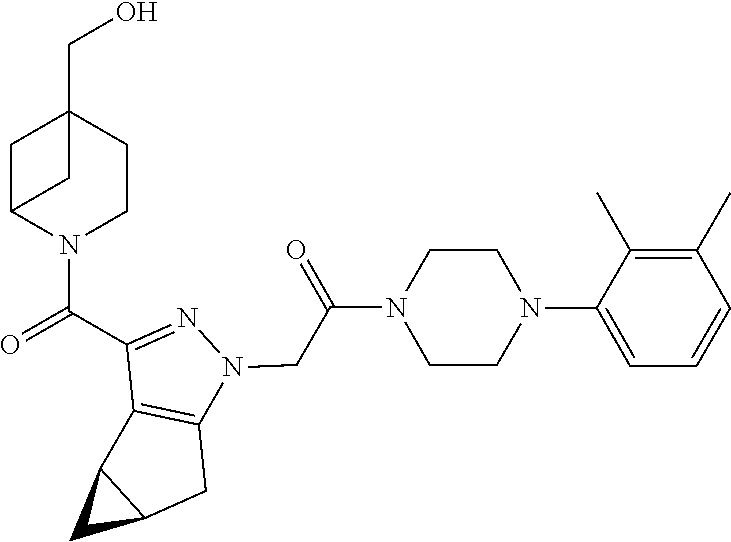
O=C(C1=NN(CC(=O)N2CCN(C3=CC=CC(C)=C3C)CC2)C2=C1C1C(C2)C1)N1CCC2(CO)CC1C2
